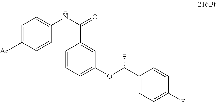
C1=CC=C(OC(C2=CC=C(F)C=C2)C)C=C1C(NC1=CC=C([Ac])C=C1)=O
